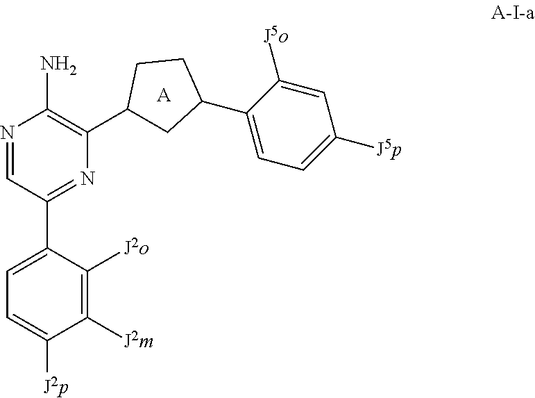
N1=CC(C2=CC=C([J2p])C([J2m])=C2[J2o])=NC(C2CC(C3=CC=C([J5p])C=C3[J5o])CC2)=C1N.[A]
